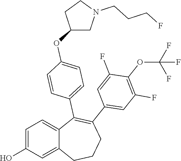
C1=C(O)C=C2C(=C1)C(C1=CC=C(OC3CN(CCCF)CC3)C=C1)=C(C1=CC(F)=C(OC(F)(F)F)C(F)=C1)CCC2
